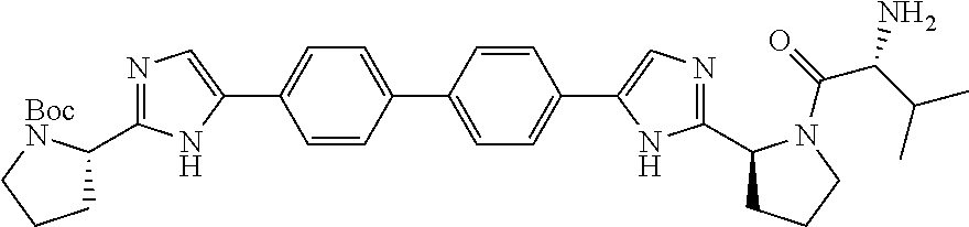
C1(C2=CC=C(C3=CN=C(C4CCCN4C(C(C(C)C)N)=O)N3)C=C2)=CC=C(C2=CN=C(C3CCC[BocN]3)N2)C=C1
